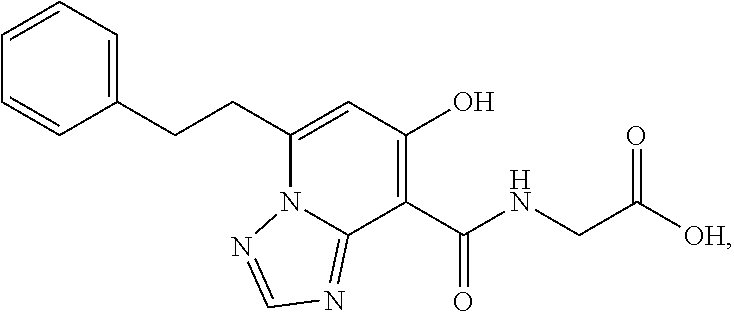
C1(CCC2=CC=CC=C2)=CC(O)=C(C(NCC([OH])=O)=O)C2=NC=NN12
